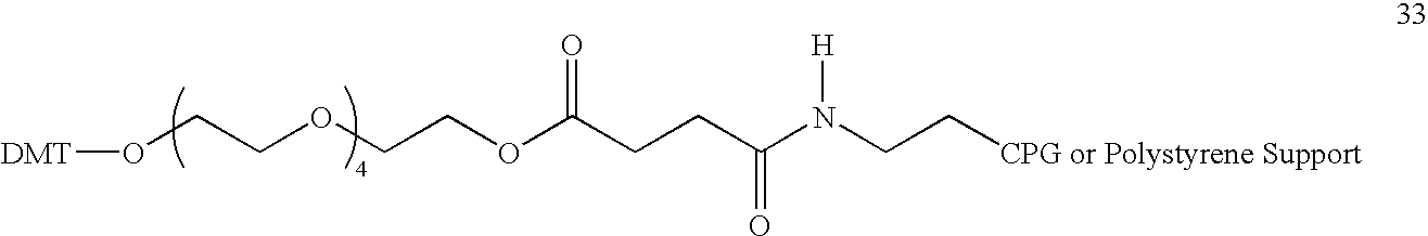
[DMT]OCCOCCOC(CCC(N(CC[CPG or Polystyrene Support])[H])=O)=O
